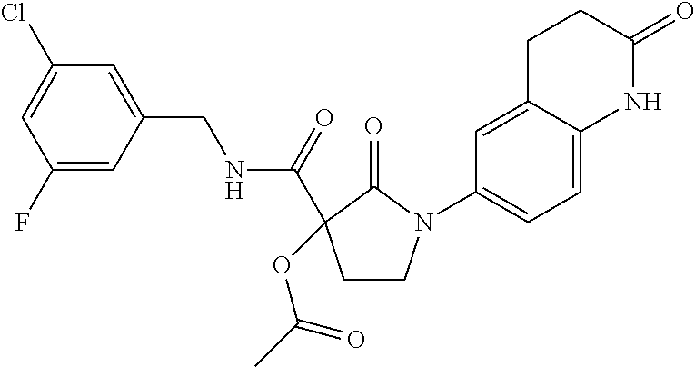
C1(F)=CC(CNC(=O)C2(OC(C)=O)CCN(C3=CC=C4C(=C3)CCC(=O)N4)C2=O)=CC(Cl)=C1
